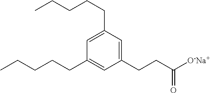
C1(CCC([O-Na+])=O)=CC(CCCCC)=CC(CCCCC)=C1
